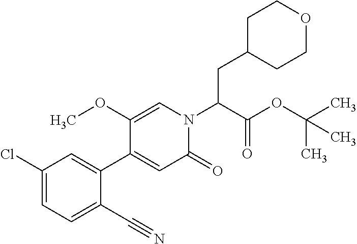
C1(CC(N2C=C(OC)C(C3=CC(Cl)=CC=C3C#N)=CC2=O)C(OC(C)(C)C)=O)CCOCC1
